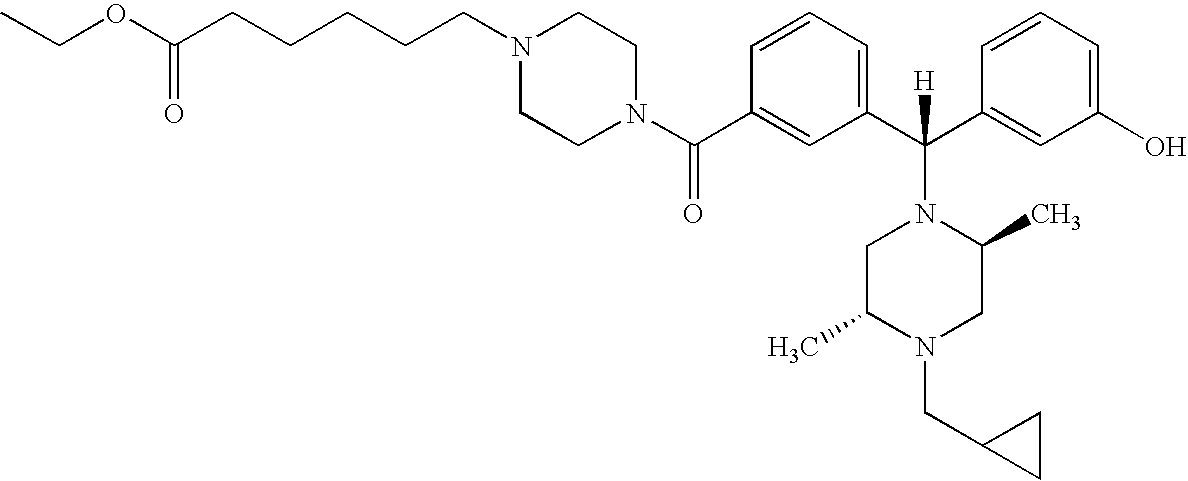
N1(C(C2=CC(C(C3=CC(O)=CC=C3)(N3CC(C)N(CC4CC4)CC3C)[H])=CC=C2)=O)CCN(CCCCCC(OCC)=O)CC1
